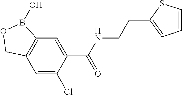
C12=C(C=C(Cl)C(C(NCCC3=CC=CS3)=O)=C1)COB2O
